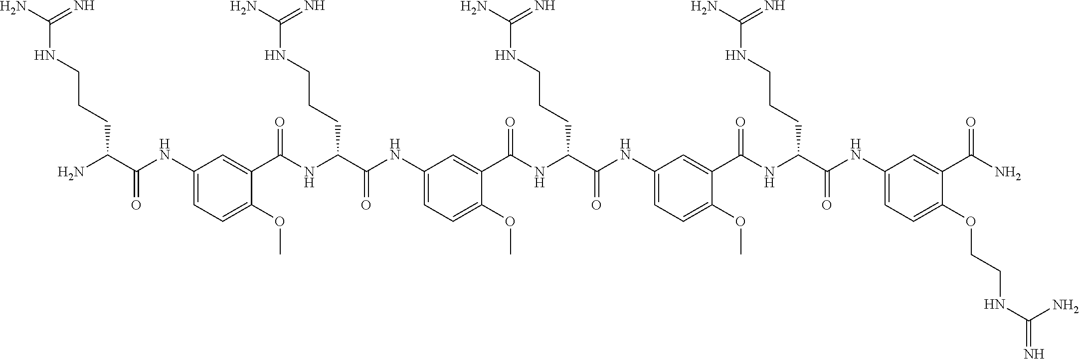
C1(NC(C(N)CCCNC(N)=N)=O)=CC=C(OC)C(C(NC(C(NC2=CC=C(OC)C(C(NC(C(NC3=CC=C(OC)C(C(NC(C(NC4=CC=C(OCCNC(=N)N)C(C(N)=O)=C4)=O)CCCNC(N)=N)=O)=C3)=O)CCCNC(N)=N)=O)=C2)=O)CCCNC(N)=N)=O)=C1
